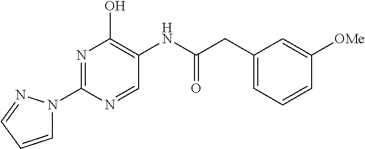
N1=C(N2C=CC=N2)N=CC(NC(CC2=CC=CC([OMe])=C2)=O)=C1O
